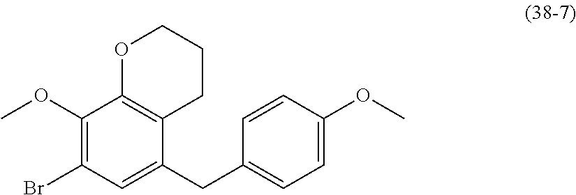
COC1=C(Br)C=C(CC2=CC=C(OC)C=C2)C2=C1OCCC2
